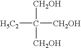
[CH2OH]C([CH2OH])([H5C2])[CH2OH]
